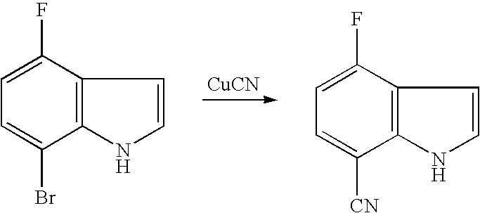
[CuCN].C12=C(C(F)=CC=C1Br)C=CN2.C12=C(C(F)=CC=C1[CN])C=CN2
